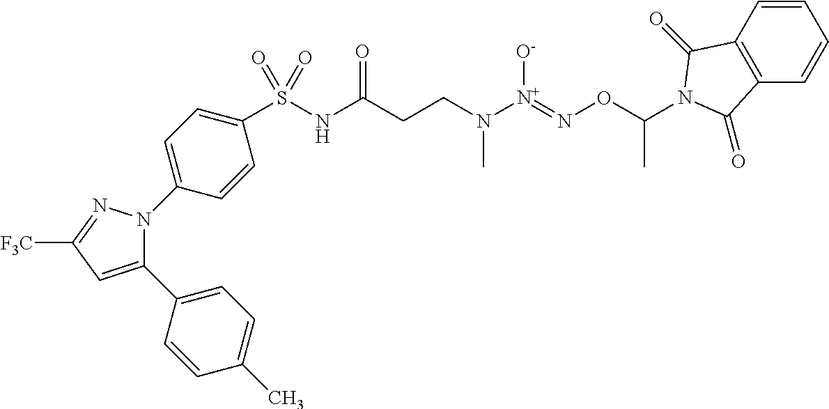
C1(C2=CC=C(C)C=C2)=CC([F3C])=NN1C1=CC=C(S(NC(CCN([N+](=NOC(C)N2C(=O)C3=C(C=CC=C3)C2=O)[O-])C)=O)(=O)=O)C=C1
